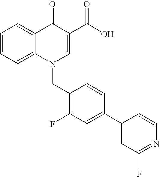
C12=CC=CC=C1C(=O)C(C(O)=O)=CN2CC1=C(F)C=C(C2=CC(F)=NC=C2)C=C1
